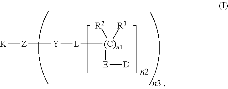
[K][Z][Y][L][(C)n1]([R2])([R1])[E][D]
